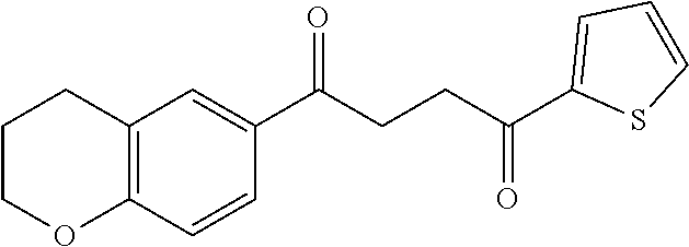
C1(C(CCC(C2=CC=CS2)=O)=O)=CC2=C(C=C1)OCCC2
